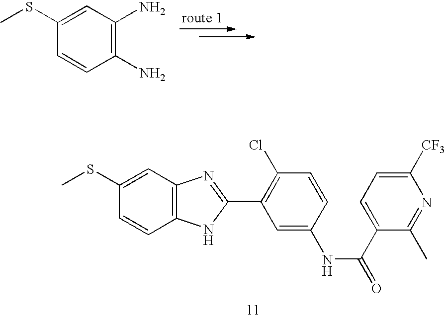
C1=C(SC)C=CC(N)=C1N.C1=C(SC)C=CC2=C1N=C(C1=C(Cl)C=CC(NC(C3=CC=C([CF3])N=C3C)=O)=C1)N2
